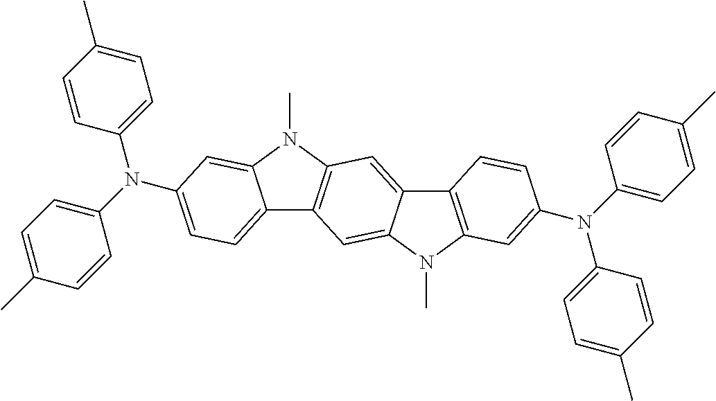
C1=C(C)C=CC(N(C2=CC=C(C)C=C2)C2=CC=C3C4=C(N(C)C3=C2)C=C2C(=C4)N(C)C3=C2C=CC(N(C2=CC=C(C)C=C2)C2=CC=C(C)C=C2)=C3)=C1
